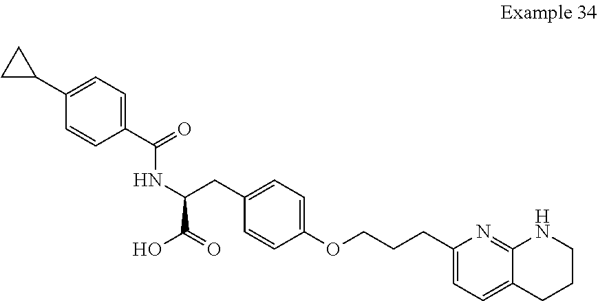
C1=CC(C2CC2)=CC=C1C(=O)NC(CC1=CC=C(OCCCC2=CC=C3C(=N2)NCCC3)C=C1)C(=O)O
